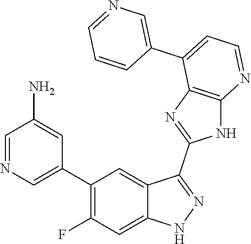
C1=NC=C(C2=C(F)C=C3C(=C2)C(C2=NC4=C(N2)N=CC=C4C2=CN=CC=C2)=NN3)C=C1N
